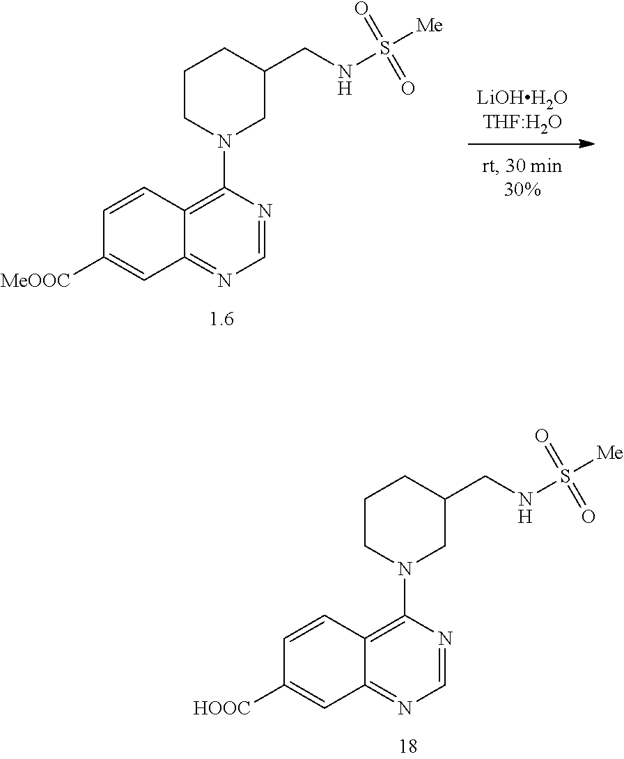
C1C(CNS([Me])(=O)=O)CCCN1C1=C2C(=NC=N1)C=C([HOOC])C=C2.C1C(CNS([Me])(=O)=O)CCCN1C1=C2C(=NC=N1)C=C([MeOOC])C=C2
